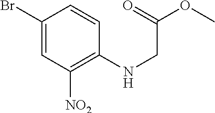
N(CC(=O)OC)C1=C([NO2])C=C(Br)C=C1
